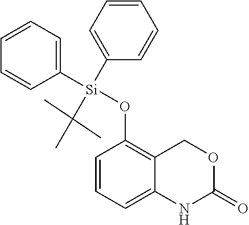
C1=CC(O[Si](C2=CC=CC=C2)(C2=CC=CC=C2)C(C)(C)C)=C2C(=C1)NC(=O)OC2
